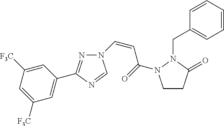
N1=C(C2=CC([F3C])=CC([F3C])=C2)N=CN1C=CC(=O)N1CCC(=O)N1CC1=CC=CC=C1
